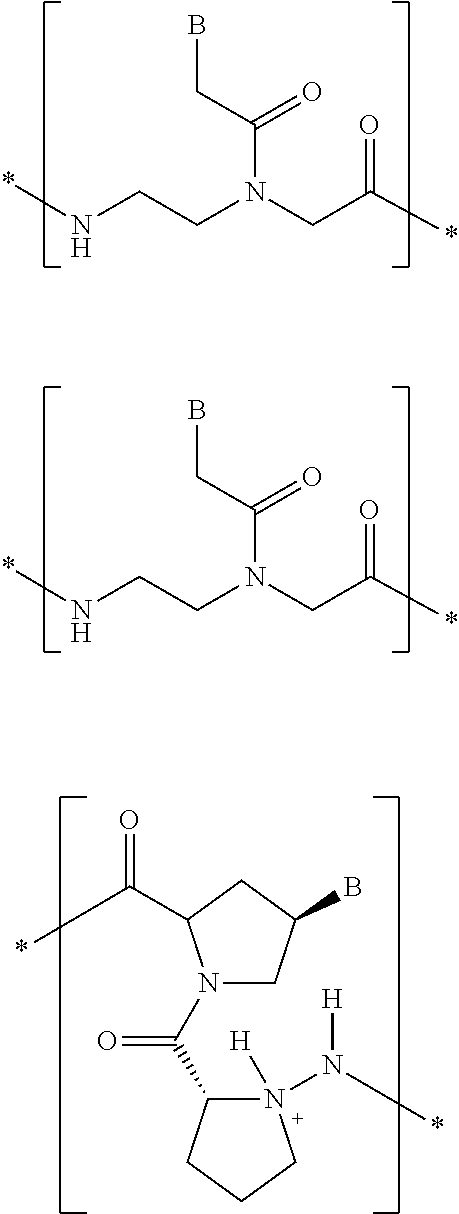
*NCCN(CC(*)=O)C(CB)=O.*NCCN(CC(*)=O)C(CB)=O.N1(C(=O)C2N(N(*)[H])([H])CCC2)CC(B)CC1C(*)=O
